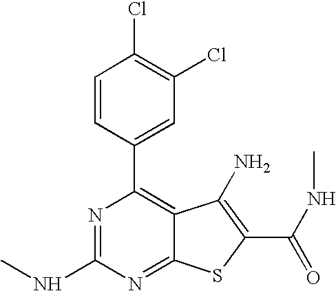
C1=CC(C2=C3C(=NC(NC)=N2)SC(C(=O)NC)=C3N)=CC(Cl)=C1Cl
